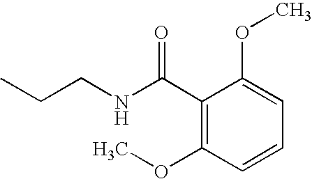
C1(C(=O)NCCC)=C(OC)C=CC=C1OC
